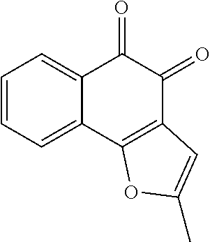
C1=CC=C2C(=C1)C(=O)C(=O)C1=C2OC(C)=C1
